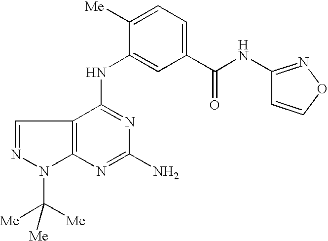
C12=C(C(NC3=CC(C(NC4=NOC=C4)=O)=CC=C3[Me])=NC(N)=N1)C=NN2C([Me])([Me])[Me]
